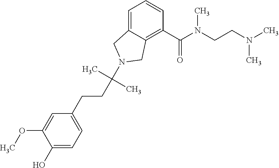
C1=C2C(=C(C(N(CCN(C)C)C)=O)C=C1)CN(C(CCC1=CC=C(O)C(OC)=C1)(C)C)C2
